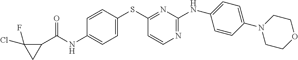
C1(NC(C2C(Cl)(F)C2)=O)=CC=C(SC2=NC(NC3=CC=C(N4CCOCC4)C=C3)=NC=C2)C=C1
